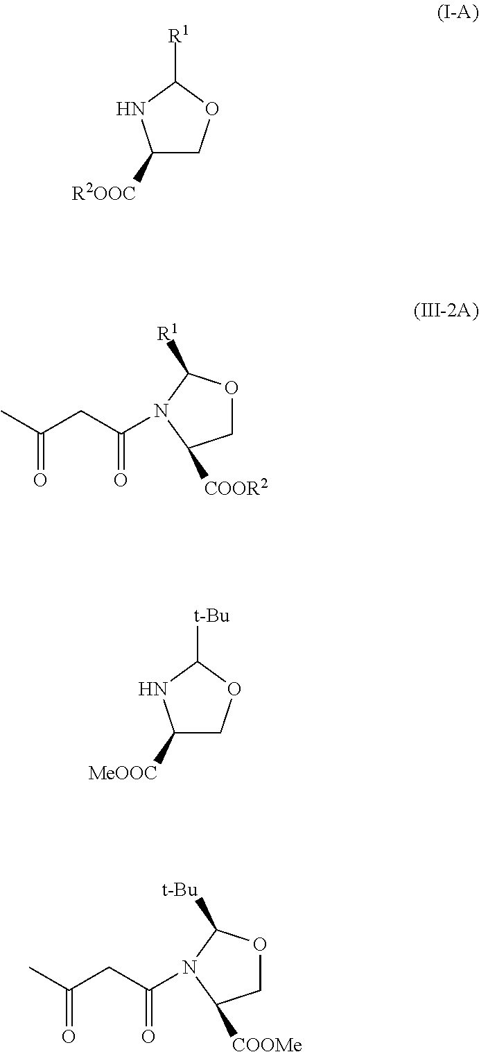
C1([R2OOC])COC([R1])N1.C1OC([t-Bu])N(C(CC(C)=O)=O)C1[COOMe].C1([MeOOC])COC([t-Bu])N1.C1OC([R1])N(C(CC(C)=O)=O)C1[COOR2]
